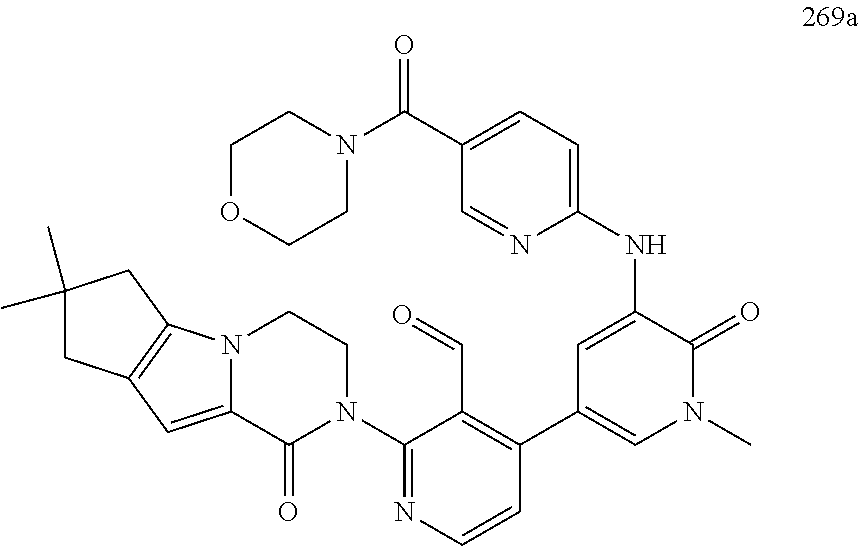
N12C(=CC3=C1CC(C)(C)C3)C(=O)N(C1=NC=CC(C3=CN(C)C(=O)C(NC4=CC=C(C(N5CCOCC5)=O)C=N4)=C3)=C1C=O)CC2
